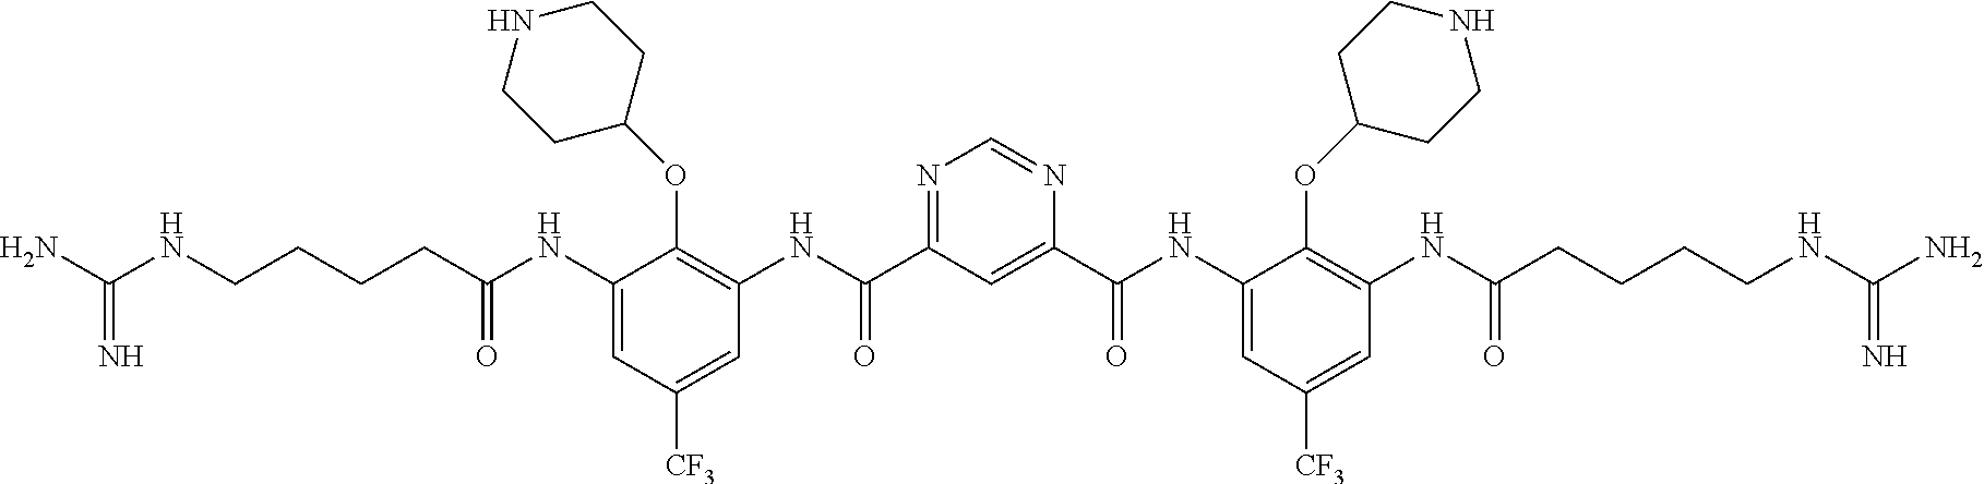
C(NCCCCC(NC1=CC([CF3])=CC(NC(C2=NC=NC(C(NC3=CC([CF3])=CC(NC(=O)CCCCNC(N)=N)=C3OC3CCNCC3)=O)=C2)=O)=C1OC1CCNCC1)=O)(N)=N
